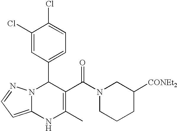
C1(Cl)=CC(C2N3C(=CC=N3)NC(C)=C2C(N2CCCC([CONEt2])C2)=O)=CC=C1Cl
